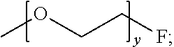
COCCF
